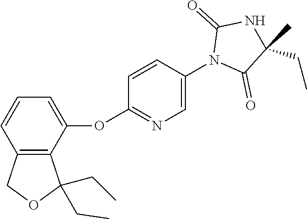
C12=C(C(OC3=NC=C(N4C(=O)C(C)(CC)NC4=O)C=C3)=CC=C1)C(CC)(CC)OC2
